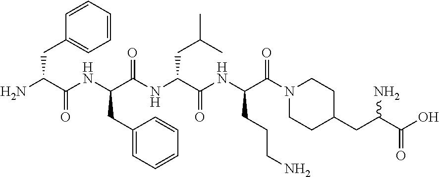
NC(C(NC(C(NC(C(NC(C(N1CCC(CC(N)C(O)=O)CC1)=O)CCCN)=O)CC(C)C)=O)CC1=CC=CC=C1)=O)CC1=CC=CC=C1
